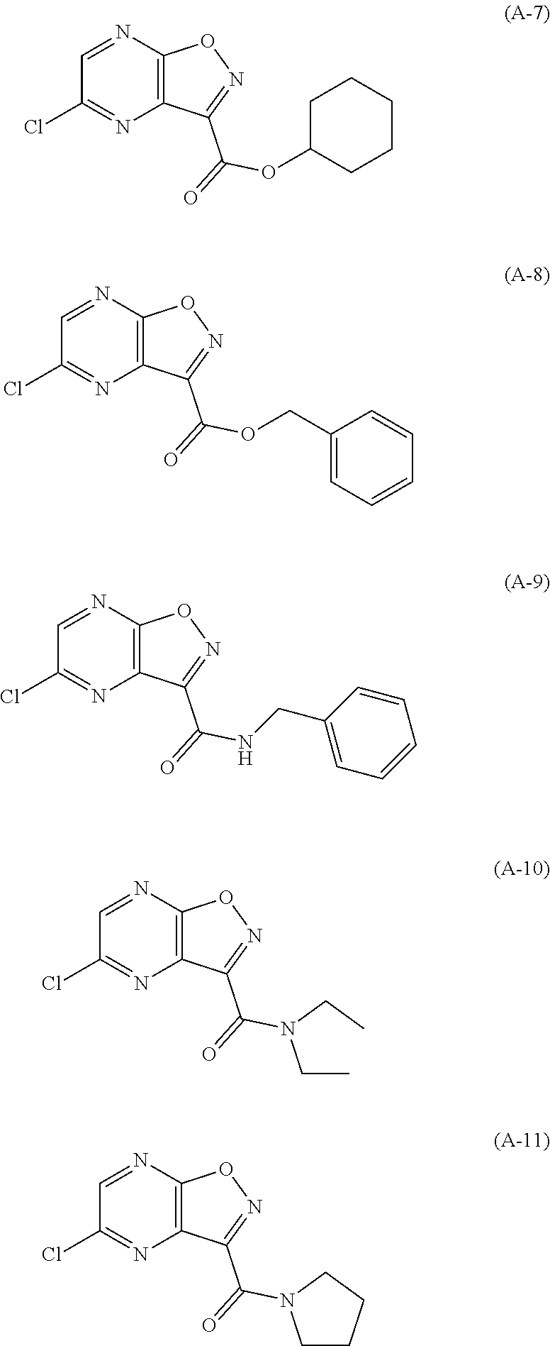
C1=NC2=C(N=C1Cl)C(C(=O)OC1CCCCC1)=NO2.C1=NC2=C(N=C1Cl)C(C(=O)OCC1=CC=CC=C1)=NO2.C1=NC2=C(N=C1Cl)C(C(=O)NCC1=CC=CC=C1)=NO2.C1=NC2=C(N=C1Cl)C(C(=O)N(CC)CC)=NO2.C1=NC2=C(N=C1Cl)C(C(=O)N1CCCC1)=NO2
